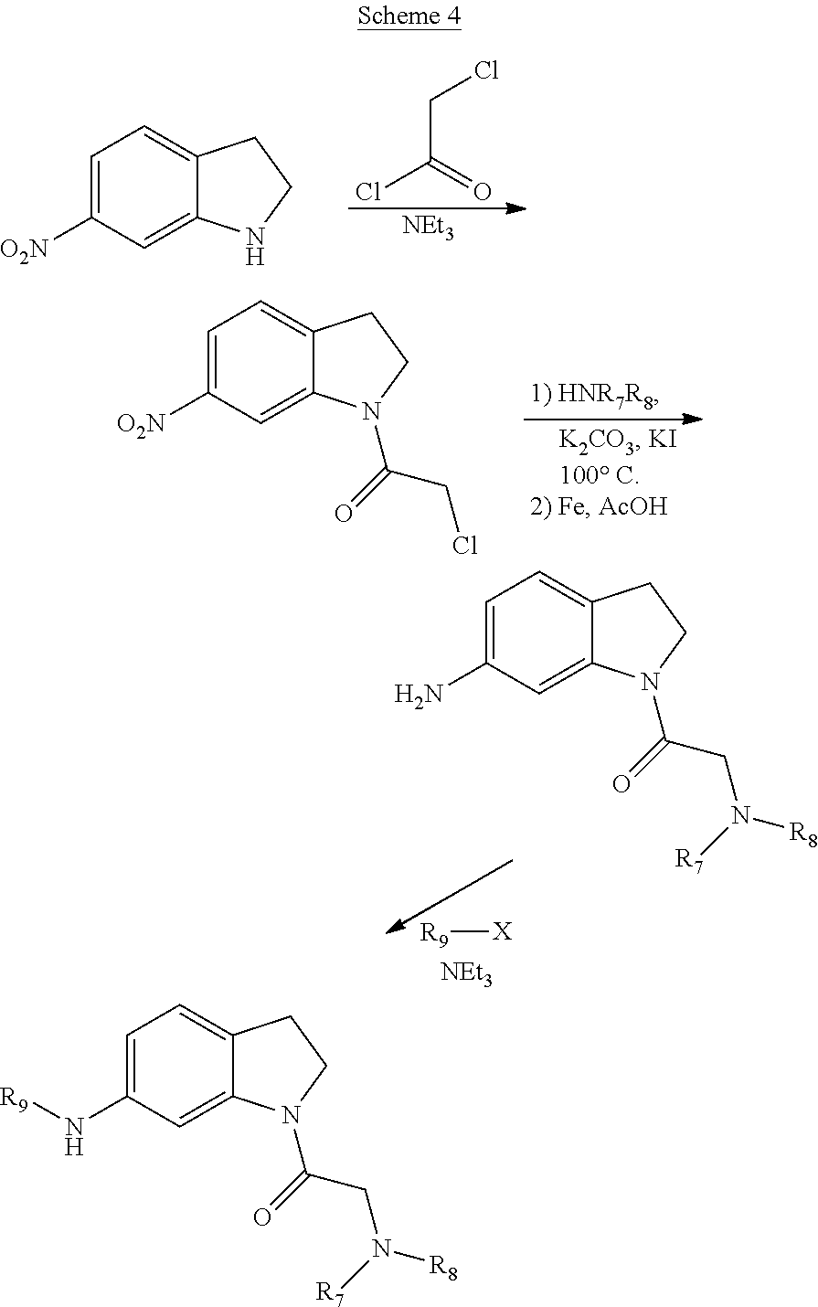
ClCC(Cl)=O.[NEt3].C1=C([O2N])C=C2C(=C1)CCN2.C1=C([O2N])C=C2C(=C1)CCN2C(=O)CCl.[R9][X].[NEt3].C1=C(N)C=C2C(=C1)CCN2C(=O)CN([R8])[R7].C1=C(N[R9])C=C2C(=C1)CCN2C(=O)CN([R8])[R7]
